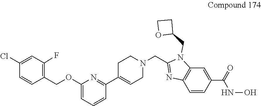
C1=CC(COC2=CC=CC(C3=CCN(CC4=NC5=C(C=C(C(=O)NO)C=C5)N4CC4CCO4)CC3)=N2)=C(F)C=C1Cl
